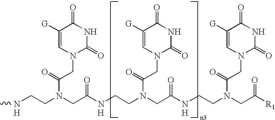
[H].[H].CNCCN(CC(NCCN(CC(NCCN(CC([R1])=O)C(=O)CN1C(=O)NC(=O)C([G])=C1)=O)C(=O)CN1C(=O)NC(=O)C([G])=C1)=O)C(=O)CN1C(=O)NC(=O)C([G])=C1.[H]
